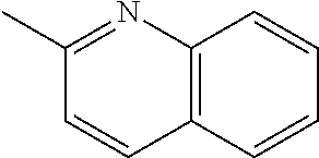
C12=C(C=CC=C1)C=CC(C)=N2
